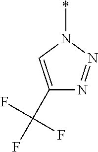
C1(C(F)(F)F)=CN(*)N=N1
